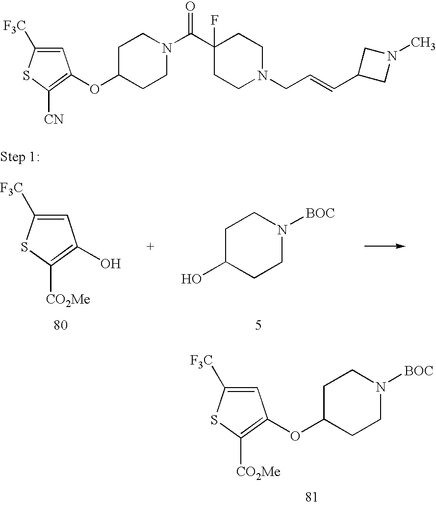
C1=C([F3C])SC([CO2Me])=C1O.C1C(O)CCN([BOC])C1.C1=C([F3C])SC([CO2Me])=C1OC1CCN([BOC])CC1.C1(OC2=C([CN])SC([F3C])=C2)CCN(C(C2(F)CCN(CC=CC3CN(C)C3)CC2)=O)CC1
